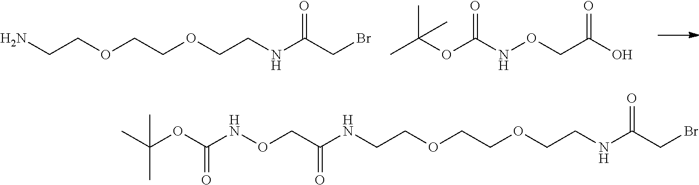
N(CCOCCOCCNC(=O)CBr)C(CONC(=O)OC(C)(C)C)=O.NCCOCCOCCNC(=O)CBr.CC(OC(=O)NOCC(=O)O)(C)C
